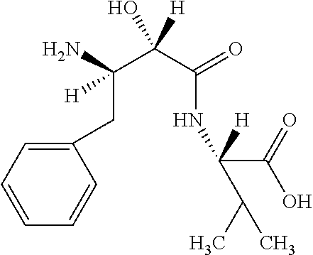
C1(CC(C(C(NC(C(O)=O)([H])C(C)C)=O)(O)[H])(N)[H])=CC=CC=C1
